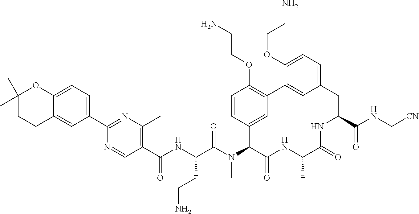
C1(C(NC(C(N(C2C(=O)NC(C)C(=O)NC(C(NC[CN])=O)CC3=CC=C(OCCN)C(=C3)C3=C(OCCN)C=CC2=C3)C)=O)CCN)=O)=C(C)N=C(C2=CC=C3C(=C2)CCC(C)(C)O3)N=C1
